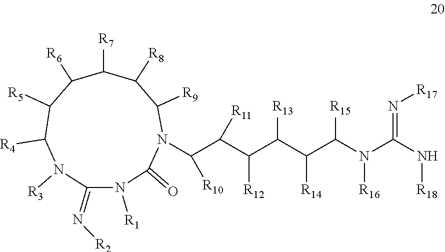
C1(=N[R2])N([R1])C(=O)N(C(C(C(C(C(C(N(C(N[R18])=N[R17])[R16])[R15])[R14])[R13])[R12])[R11])[R10])C([R9])C([R8])C([R7])C([R6])C([R5])C([R4])N1[R3]
